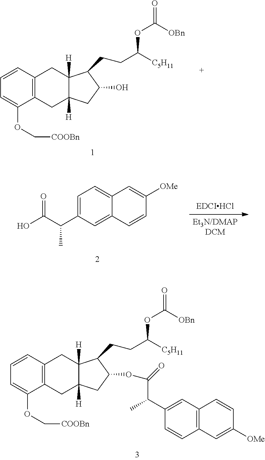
C12=C(CC3([H])C([H])(C1)CC(O)C3CCC([C5H11])OC(=O)[OBn])C=CC=C2OC[COOBn].[Et3N/DMAPDCM].[EDCIHCl].C1=C(C(C(O)=O)C)C=C2C(=C1)C=C([OMe])C=C2.C12=C(CC3([H])C([H])(C1)CC(OC(=O)C(C1=CC4=C(C=C1)C=C([OMe])C=C4)C)C3CCC([C5H11])OC(=O)[OBn])C=CC=C2OC[COOBn]
